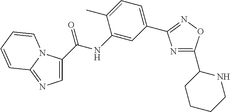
C1=C(C(=O)NC2=CC(C3=NOC(C4CCCCN4)=N3)=CC=C2C)N2C(=N1)C=CC=C2
